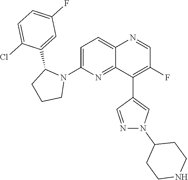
C1=C(N2C(C3=CC(F)=CC=C3Cl)CCC2)N=C2C(=C1)N=CC(F)=C2C1=CN(C2CCNCC2)N=C1
